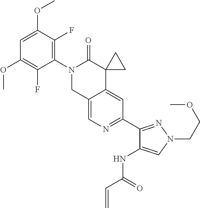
C1=C(OC)C(F)=C(N2CC3=CN=C(C4=NN(CCOC)C=C4NC(C=C)=O)C=C3C3(C2=O)CC3)C(F)=C1OC
